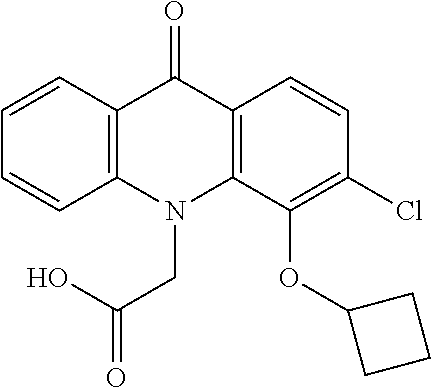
C12=C(N(CC(=O)O)C3=C(C1=O)C=CC(Cl)=C3OC1CCC1)C=CC=C2
